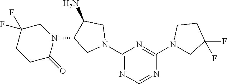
C1CC(=O)N(C2CN(C3=NC=NC(N4CC(F)(F)CC4)=N3)CC2N)CC1(F)F
